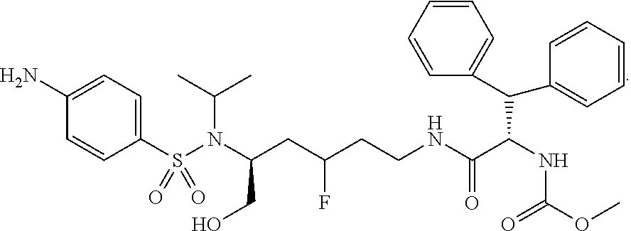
N(C(CC(CCNC(C(NC(OC)=O)C(C1=CC=CC=C1)C1=CC=CC=C1)=O)F)CO)(S(C1=CC=C(N)C=C1)(=O)=O)C(C)C
